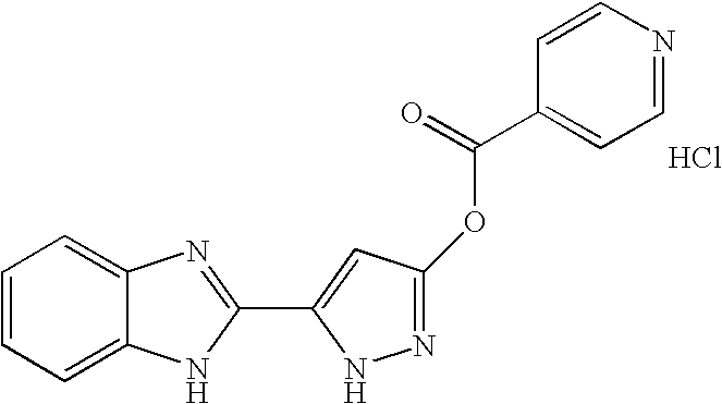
C1=CC=C2C(=C1)N=C(C1=CC(OC(=O)C3=CC=NC=C3)=NN1)N2.Cl
